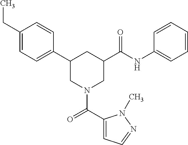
C1(CC)=CC=C(C2CN(C(C3=CC=NN3C)=O)CC(C(NC3=CC=CC=C3)=O)C2)C=C1
